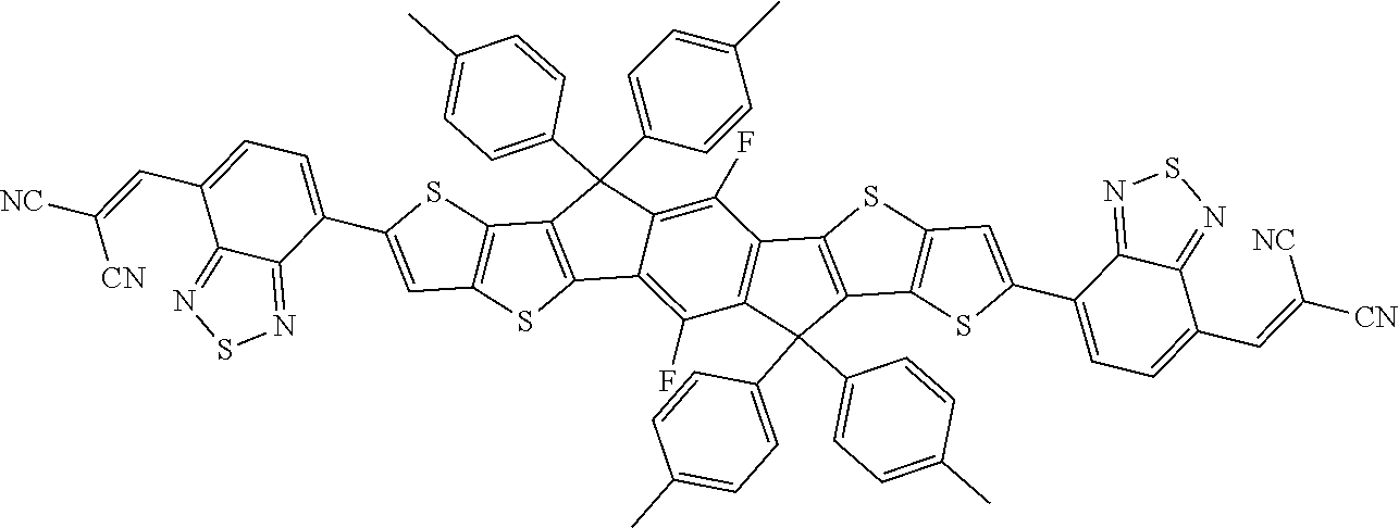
C12=C(C(C3=CC=C(C)C=C3)(C3=CC=C(C)C=C3)C3=C(F)C4=C(C(F)=C13)C(C1=CC=C(C)C=C1)(C1=CC=C(C)C=C1)C1=C4SC3=C1SC(C1=CC=C(C=C([CN])[NC])C4=NSN=C14)=C3)C1=C(S2)C=C(C2=CC=C(C=C([NC])[CN])C3=NSN=C23)S1
